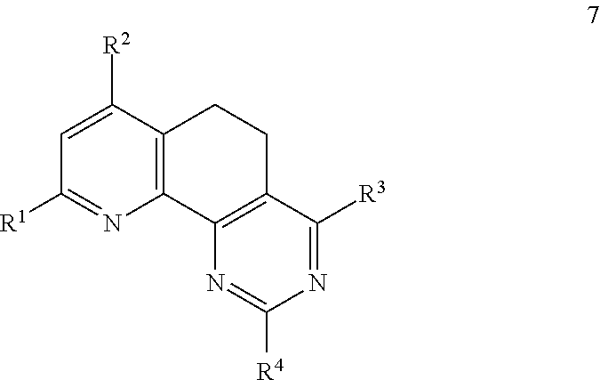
C1([R2])=CC([R1])=NC2=C1CCC1=C2N=C([R4])N=C1[R3]
